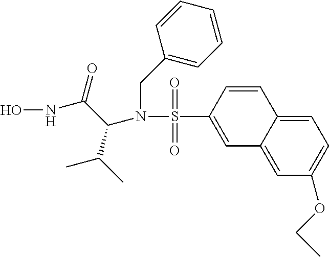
C1(OCC)=CC=C2C(=C1)C=C(S(N(C(C(=O)NO)C(C)C)CC1=CC=CC=C1)(=O)=O)C=C2
